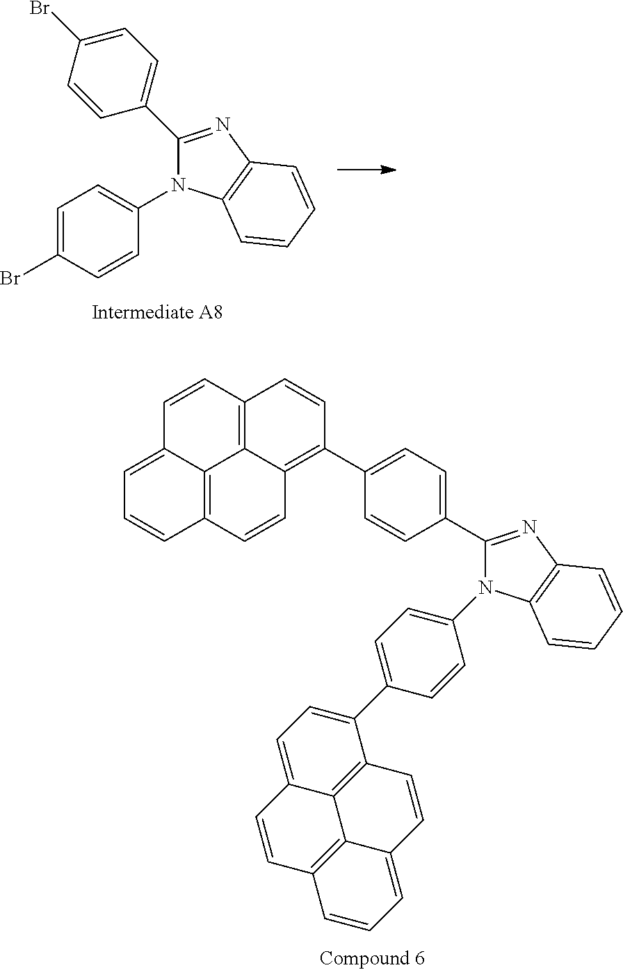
C1=C(C2=CC=C3C4=C2C=CC2=CC=CC(=C42)C=C3)C=CC(N2C(C3=CC=C(C4=C5C6=C(C=C4)C=CC4=CC=CC(=C64)C=C5)C=C3)=NC3=C2C=CC=C3)=C1.C1=C(Br)C=CC(N2C(C3=CC=C(Br)C=C3)=NC3=C2C=CC=C3)=C1
